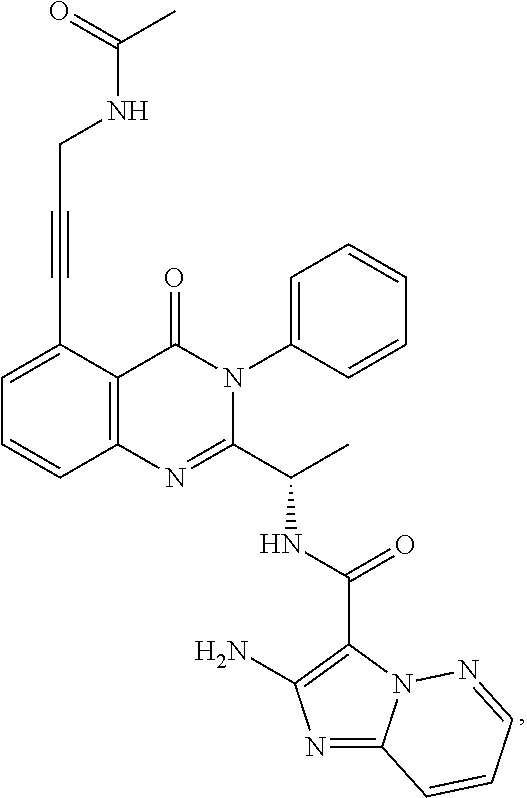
C1=C(C#CCNC(C)=O)C2=C(C=C1)N=C(C(C)NC(C1=C(N)N=C3N1N=CC=C3)=O)N(C1=CC=CC=C1)C2=O
